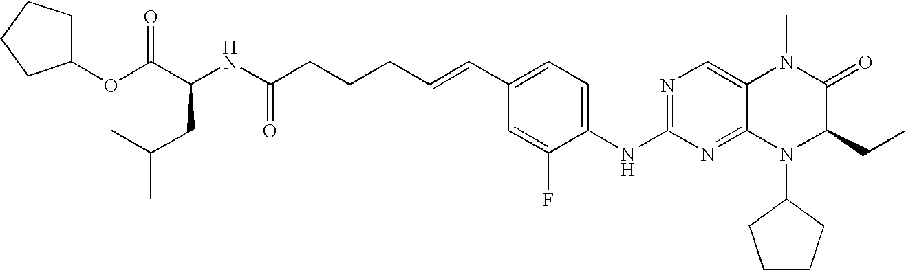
C1(OC(C(NC(CCCC=CC2=CC=C(NC3=NC=C4C(=N3)N(C3CCCC3)C(CC)C(=O)N4C)C(F)=C2)=O)CC(C)C)=O)CCCC1
